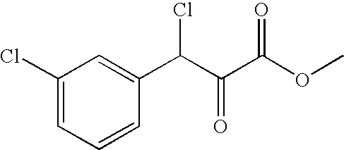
C1(Cl)=CC=CC(C(C(C(OC)=O)=O)Cl)=C1
